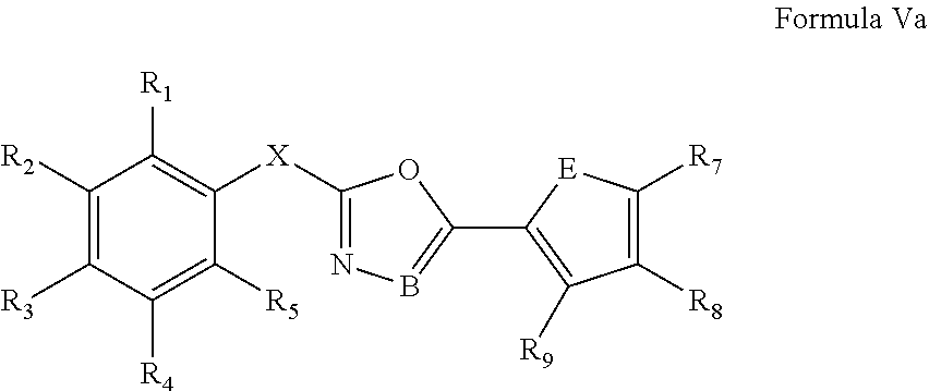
C1([R2])=C([R3])C([R4])=C([R5])C([X]C2=NB=C(C3=C([R9])C([R8])=C([R7])[E]3)O2)=C1[R1]
